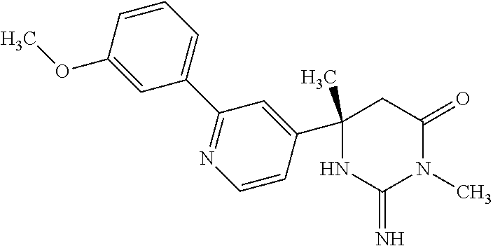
C1(C2=CC(C3=CC=CC(OC)=C3)=NC=C2)(C)NC(=N)N(C)C(=O)C1
